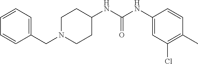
C1=CC=CC(CN2CCC(NC(NC3=CC(Cl)=C(C)C=C3)=O)CC2)=C1
